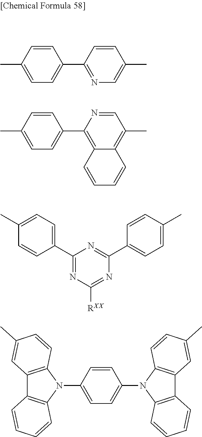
C1=CC(C)=CC=C1C1=NC=C(C)C=C1.C1=CC(C)=CC=C1C1=C2C(=C(C)C=N1)C=CC=C2.C1(C2=CC=C(C)C=C2)=NC([RXX])=NC(C2=CC=C(C)C=C2)=N1.C1=CC(N2C3=C(C4=C2C=CC=C4)C=C(C)C=C3)=CC=C1N1C2=C(C3=C1C=CC(C)=C3)C=CC=C2
